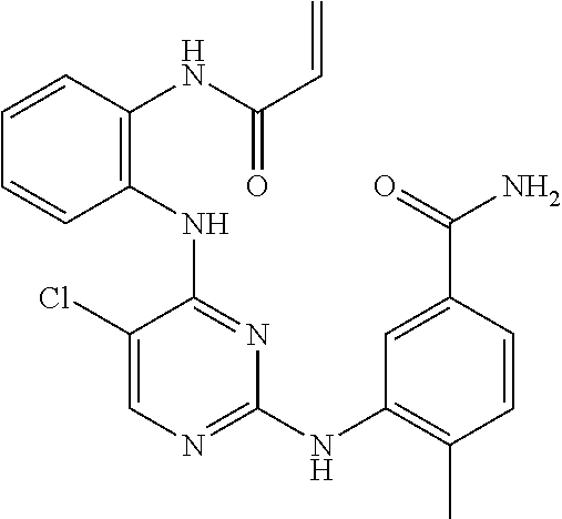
C1(NC2=C(NC(C=C)=O)C=CC=C2)=NC(NC2=C(C)C=CC(C(=O)N)=C2)=NC=C1Cl
